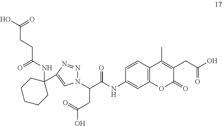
C1=CC2=C(C=C1NC(C(CC(O)=O)N1N=NC(C3(NC(CCC(O)=O)=O)CCCCC3)=C1)=O)OC(=O)C(CC(O)=O)=C2C
